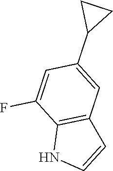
C12=C(C=CN1)C=C(C1CC1)C=C2F
